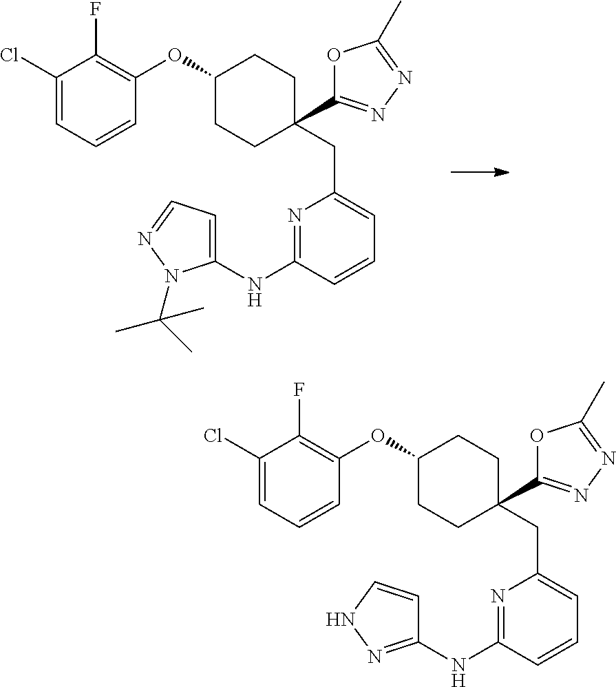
C1(Cl)=CC=CC(OC2CCC(CC3=CC=CC(NC4=CC=NN4C(C)(C)C)=N3)(C3=NN=C(C)O3)CC2)=C1F.C1(Cl)=CC=CC(OC2CCC(CC3=CC=CC(NC4=NNC=C4)=N3)(C3=NN=C(C)O3)CC2)=C1F
